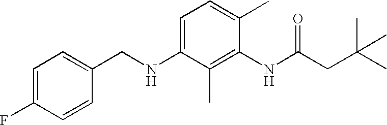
C1=C(F)C=CC(CNC2=CC=C(C)C(NC(CC(C)(C)C)=O)=C2C)=C1
